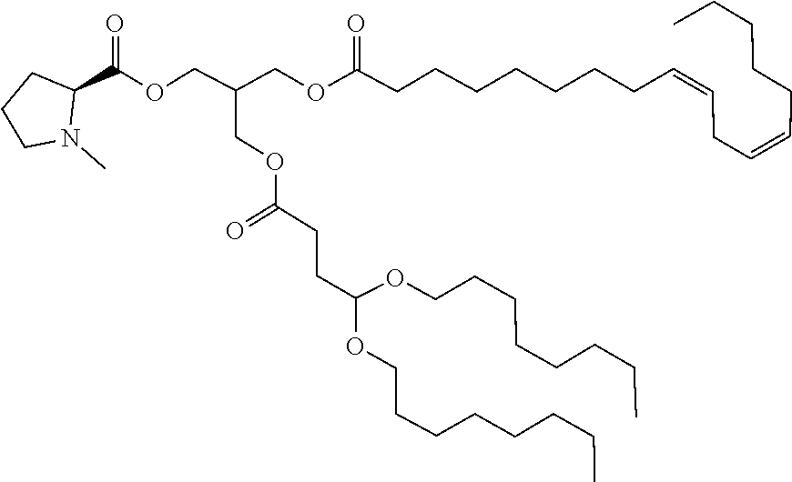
C(CCC)CCCCOC(CCC(OCC(COC(C1CCCN1C)=O)COC(CCCCCCCC=CCC=CCCCCC)=O)=O)OCCCCCCCC
